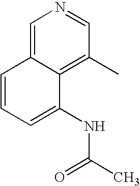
C1=C2C(=C(C)C=N1)C(NC(C)=O)=CC=C2
